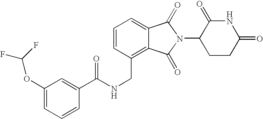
C(C1=C2C(=CC=C1)C(=O)N(C1CCC(=O)NC1=O)C2=O)NC(C1=CC(OC(F)F)=CC=C1)=O
